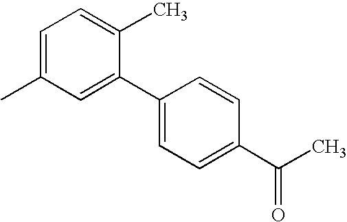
CC1=CC=C(C)C(C2=CC=C(C(C)=O)C=C2)=C1
